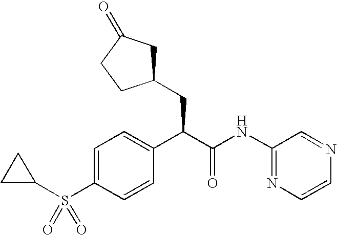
C1=C(S(C2CC2)(=O)=O)C=CC(C(C(NC2=NC=CN=C2)=O)CC2CC(=O)CC2)=C1
